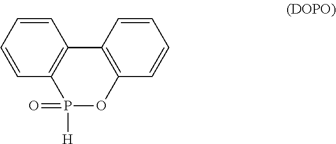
C12=C(C=CC=C1)P([H])(=O)OC1=C2C=CC=C1
